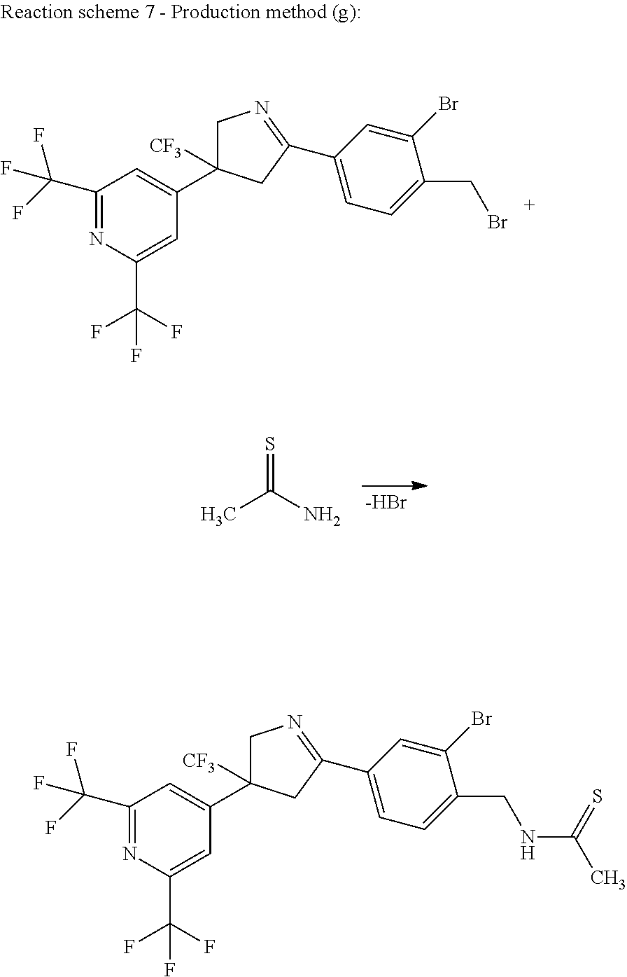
C1(C(F)(F)F)=NC(C(F)(F)F)=CC(C2([CF3])CN=C(C3=CC=C(CNC(C)=S)C(Br)=C3)C2)=C1.C1(C(F)(F)F)=NC(C(F)(F)F)=CC(C2([CF3])CN=C(C3=CC=C(CBr)C(Br)=C3)C2)=C1.[-HBr].S=C(N)C
